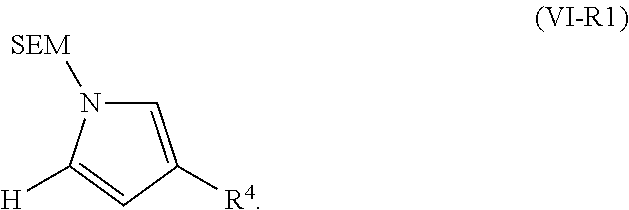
C1=C([R4])C=C([H])N1[SEM]
